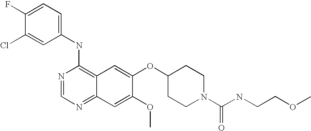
C1=C(Cl)C(F)=CC=C1NC1=C2C(=NC=N1)C=C(OC)C(OC1CCN(C(NCCOC)=O)CC1)=C2
